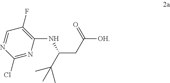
C1(Cl)=NC(NC(CC([OH])=O)C(C)(C)C)=C(F)C=N1
